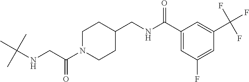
C1N(C(CNC(C)(C)C)=O)CCC(CNC(C2=CC(F)=CC(C(F)(F)F)=C2)=O)C1
